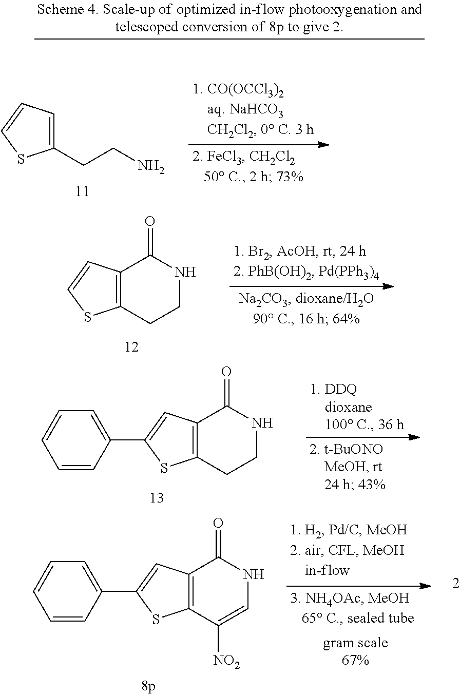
C12=C(C=CS1)C(=O)NCC2.C12=C(C=C(C3=CC=CC=C3)S1)C(=O)NCC2.C12=C(C=C(C3=CC=CC=C3)S1)C(=O)NC=C2[NO2].C1(CCN)=CC=CS1
